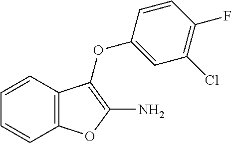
C1=CC2=C(C=C1)OC(N)=C2OC1=CC(Cl)=C(F)C=C1
